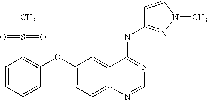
C1=CC=CC(OC2=CC=C3C(=C2)C(NC2=NN(C)C=C2)=NC=N3)=C1S(=O)(C)=O
